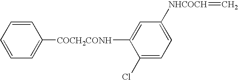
C1=C([NHCOCH]=C)C=C([COCH2CONH]C2=CC=CC=C2)C(Cl)=C1
